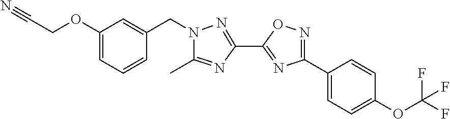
C(COC1=CC=CC(CN2C(C)=NC(C3=NC(C4=CC=C(OC(F)(F)F)C=C4)=NO3)=N2)=C1)#N
